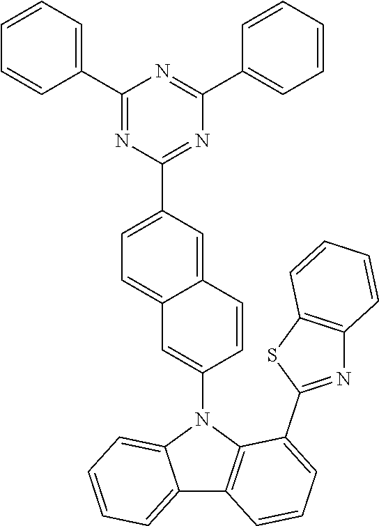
C12=CC=CC=C1N(C1=CC3=CC=C(C4=NC(C5=CC=CC=C5)=NC(C5=CC=CC=C5)=N4)C=C3C=C1)C1=C2C=CC=C1C1=NC2=C(S1)C=CC=C2
